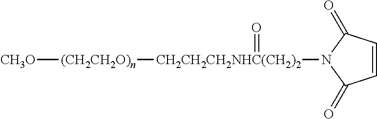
[CH3O][(CH2CH2O)n][CH2CH2CH2NHC(CH2)2](N1C(=O)C=CC1=O)=O
